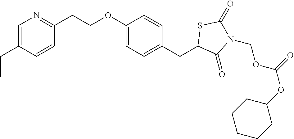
C1=C(CC)C=CC(CCOC2=CC=C(CC3C(=O)N(COC(=O)OC4CCCCC4)C(=O)S3)C=C2)=N1
